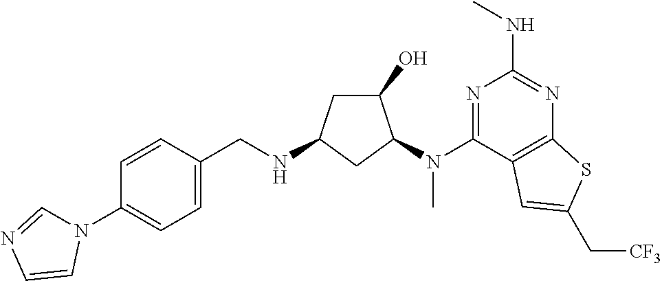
C1=CC(N2C=NC=C2)=CC=C1CNC1CC(O)C(N(C2=NC(NC)=NC3=C2C=C(C[CF3])S3)C)C1
